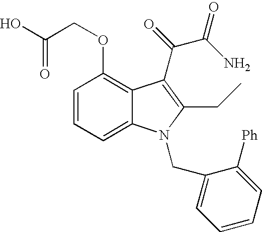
C1=CC=C2C(=C1OCC(O)=O)C(C(C(=O)N)=O)=C(CC)N2CC1=CC=CC=C1[Ph]
